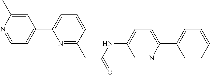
C1=C(C2=CC=CC(CC(=O)NC3=CC=C(C4=CC=CC=C4)N=C3)=N2)C=C(C)N=C1
